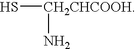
S[CH2CHCOOH]N
